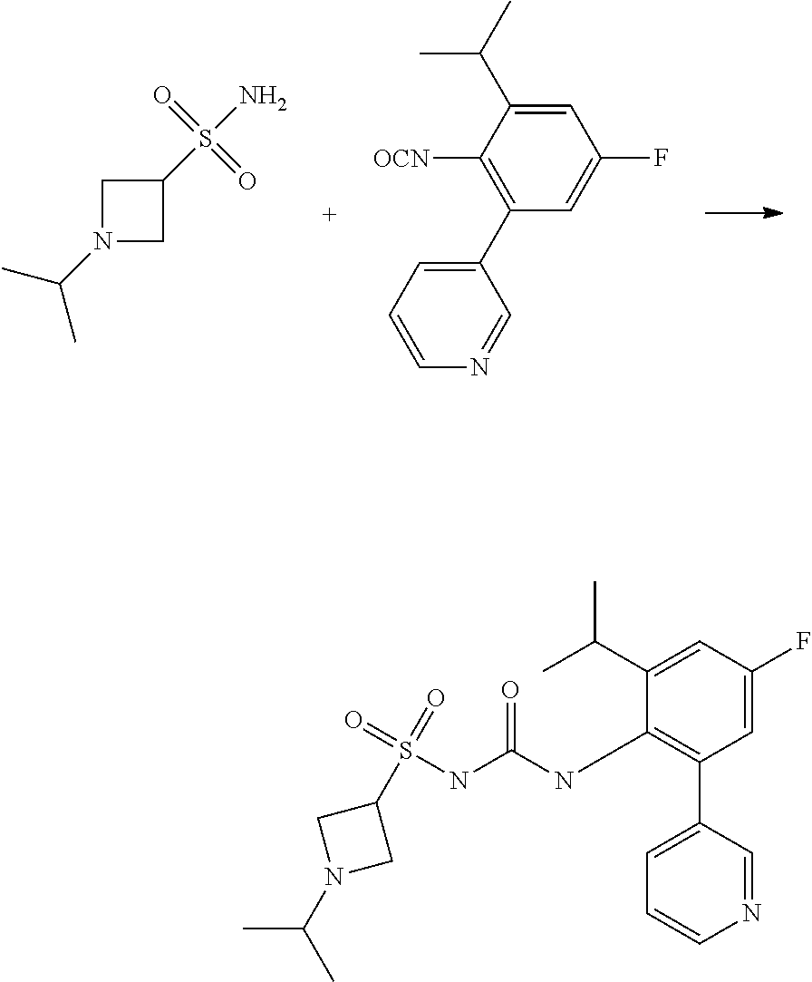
N1(C(C)C)CC(S(=O)(N)=O)C1.C1=C(C2=C([OCN])C(C(C)C)=CC(F)=C2)C=NC=C1.CC(C)N1CC(S(=O)(=O)NC(=O)NC2=C(C3=CC=CN=C3)C=C(F)C=C2C(C)C)C1
